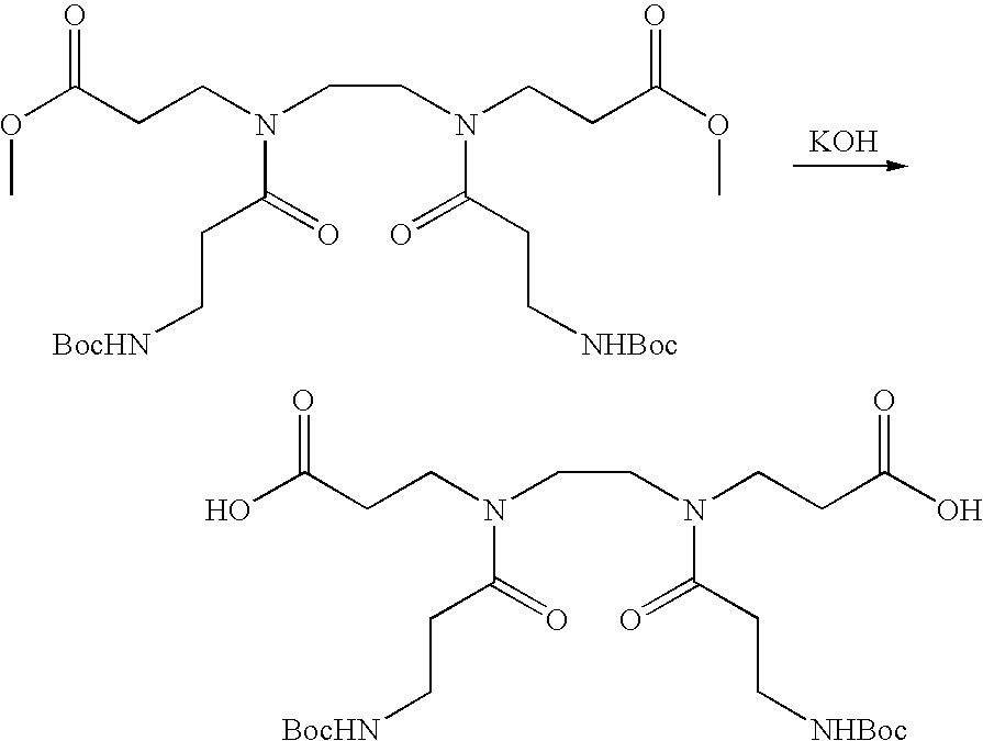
O=C(O)CCN(CCN(CCC(O)=O)C(CC[NHBoc])=O)C(=O)CC[BocHN].O=C(OC)CCN(CCN(CCC(OC)=O)C(CC[NHBoc])=O)C(=O)CC[BocHN].[KOH]
